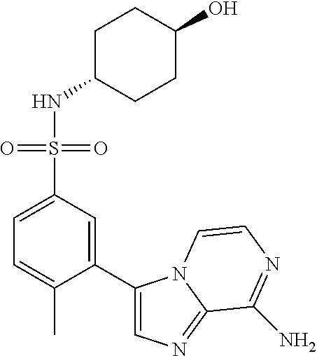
C1=C(C)C(C2=CN=C3N2C=CN=C3N)=CC(S(NC2CCC(O)CC2)(=O)=O)=C1
